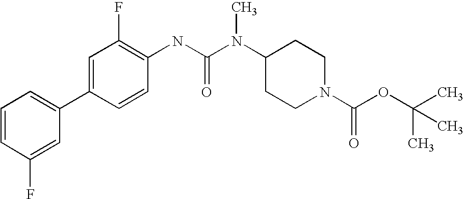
C1=CC(F)=CC(C2=CC(F)=C(NC(N(C3CCN(C(OC(C)(C)C)=O)CC3)C)=O)C=C2)=C1
